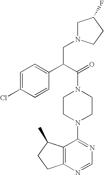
C1=C(Cl)C=CC(C(C(=O)N2CCN(C3=NC=NC4=C3C(C)CC4)CC2)CN2CC(F)CC2)=C1
